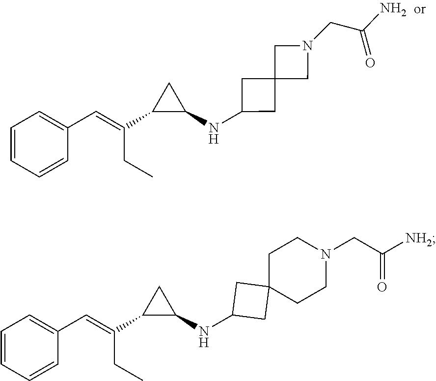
C1=CC=CC(C=C(CC)C2C(NC3CC4(C3)CN(CC(N)=O)C4)C2)=C1.C1=CC=CC(C=C(CC)C2C(NC3CC4(C3)CCN(CC([NH2])=O)CC4)C2)=C1
